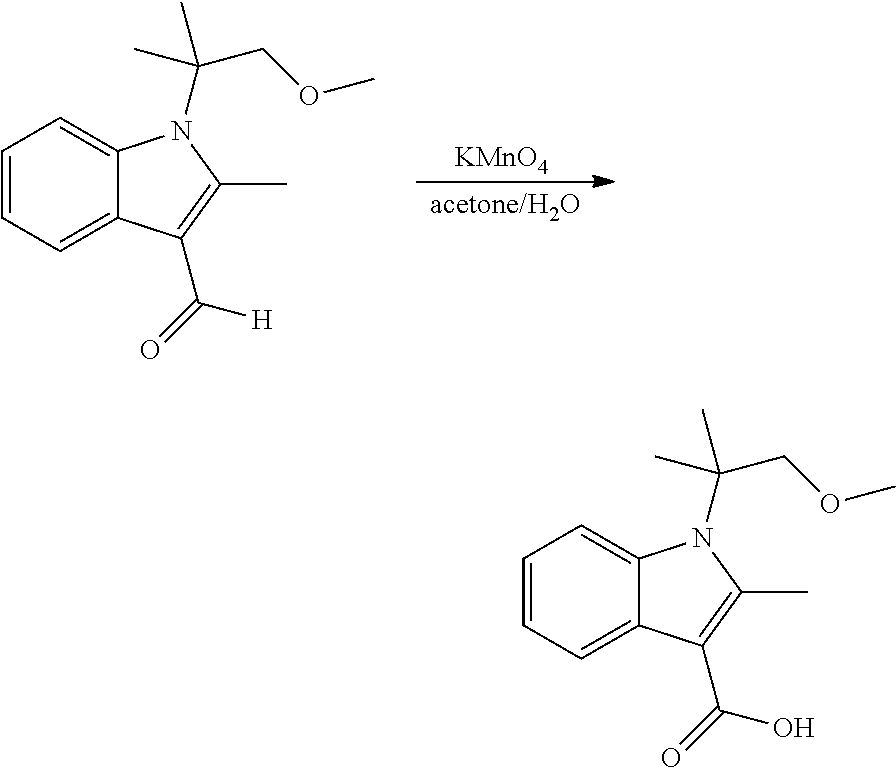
[acetone/H2O].[KMnO4].C1=CC=C2C(=C1)N(C(COC)(C)C)C(C)=C2C(=O)[H].C1=CC=C2C(=C1)N(C(COC)(C)C)C(C)=C2C(=O)O
